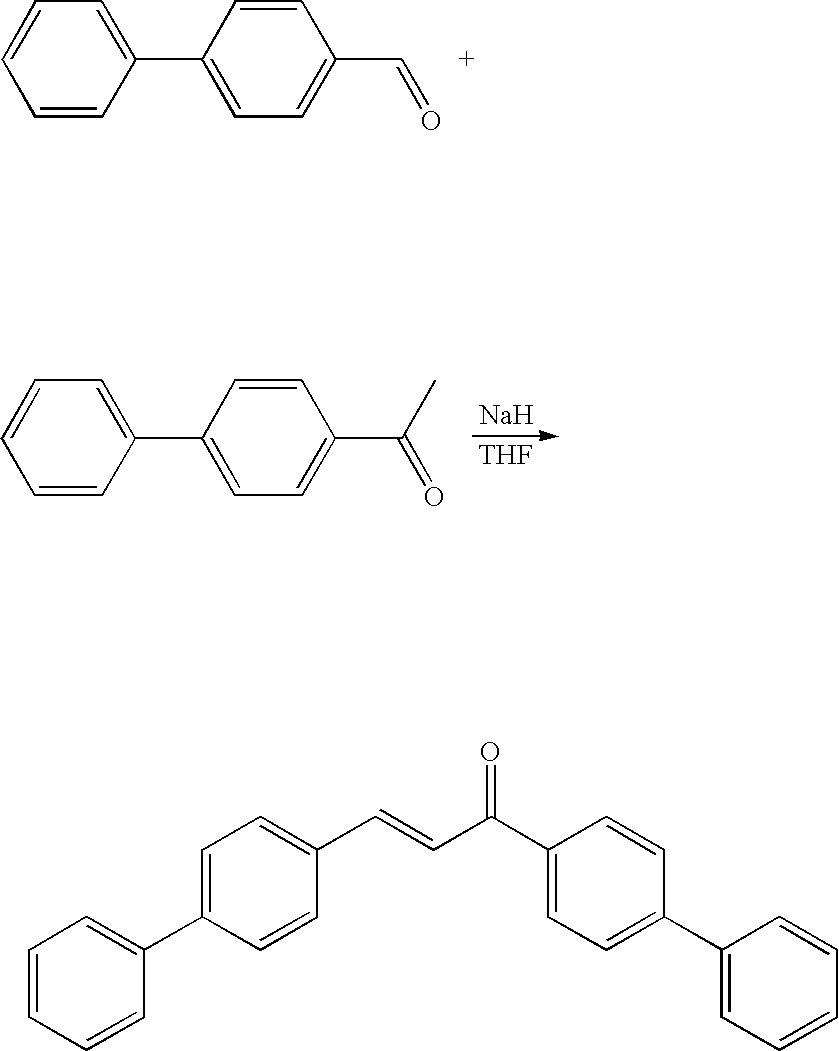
C1=CC(C2=CC=C(C=O)C=C2)=CC=C1.C1=C(C2=CC=CC=C2)C=CC(C=CC(C2=CC=C(C3=CC=CC=C3)C=C2)=O)=C1.[Na].[THF].C1=CC(C2=CC=C(C(=O)C)C=C2)=CC=C1
